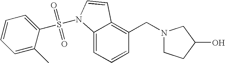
C1=CC=C2C(=C1CN1CCC(O)C1)C=CN2S(C1=CC=CC=C1C)(=O)=O
